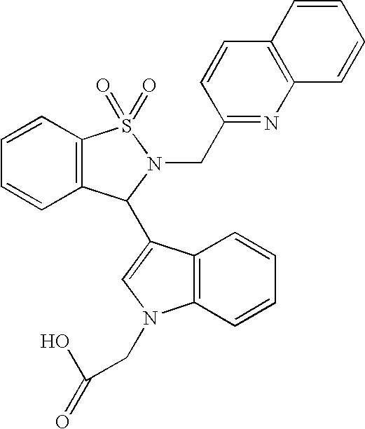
C12=C(C=CC=C1)N(CC(=O)O)C=C2C1C2=C(C=CC=C2)S(=O)(=O)N1CC1=NC2=C(C=C1)C=CC=C2
